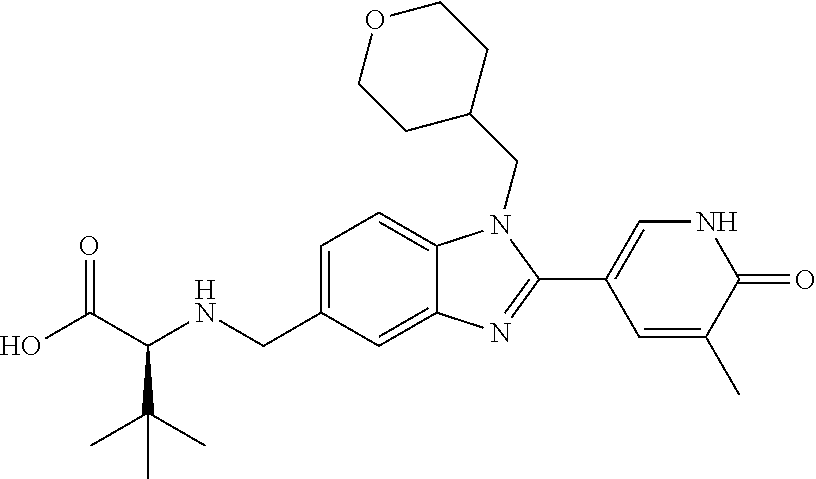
OC(C(NCC1=CC=C2C(=C1)N=C(C1=CNC(=O)C(C)=C1)N2CC1CCOCC1)C(C)(C)C)=O
